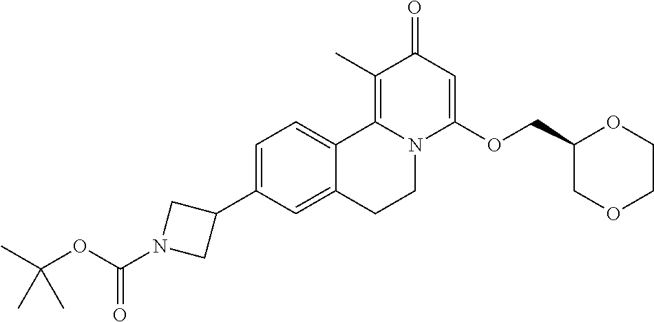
C1=C(C2CN(C(=O)OC(C)(C)C)C2)C=C2C(=C1)C1=C(C)C(=O)C=C(OCC3COCCO3)N1CC2
